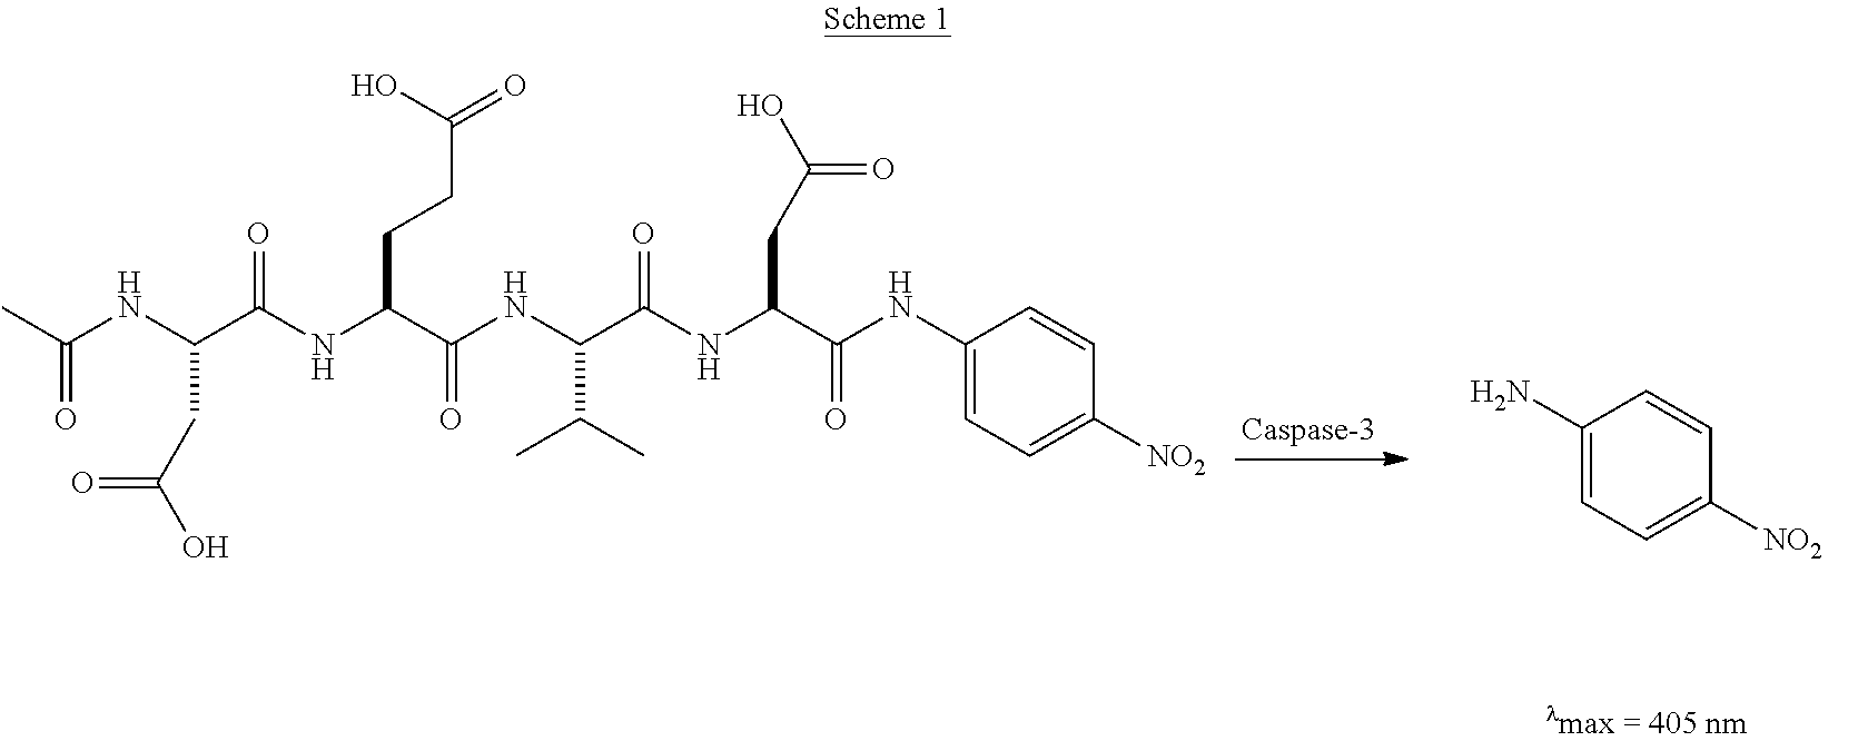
C(NC(C(NC(C(NC(C(NC(C(NC1=CC=C([NO2])C=C1)=O)CC(O)=O)=O)C(C)C)=O)CCC(=O)O)=O)CC(=O)O)(C)=O.C1(N)=CC=C([NO2])C=C1
